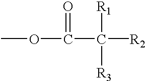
C(C([R2])([R1])[R3])(OC)=O
